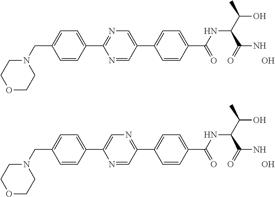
C1=CC(C2=NC=C(C3=CC=C(C(NC(C(O)C)C(=O)N)=O)C=C3)C=N2)=CC=C1CN1CCOCC1.O.C1=CC(C2=CN=C(C3=CC=C(C(NC(C(O)C)C(=O)N)=O)C=C3)C=N2)=CC=C1CN1CCOCC1.O
